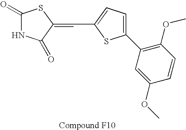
C1(=O)NC(=O)C(=CC2=CC=C(C3=C(OC)C=CC(OC)=C3)S2)S1
